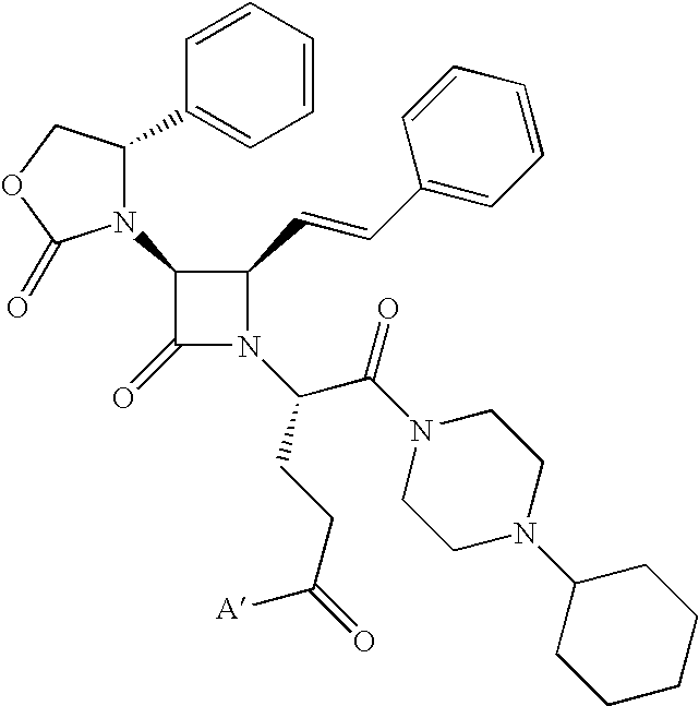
C1(C=CC2=CC=CC=C2)C(N2C(C3=CC=CC=C3)COC2=O)C(=O)N1C(C(N1CCN(C2CCCCC2)CC1)=O)CCC(=O)[A]
